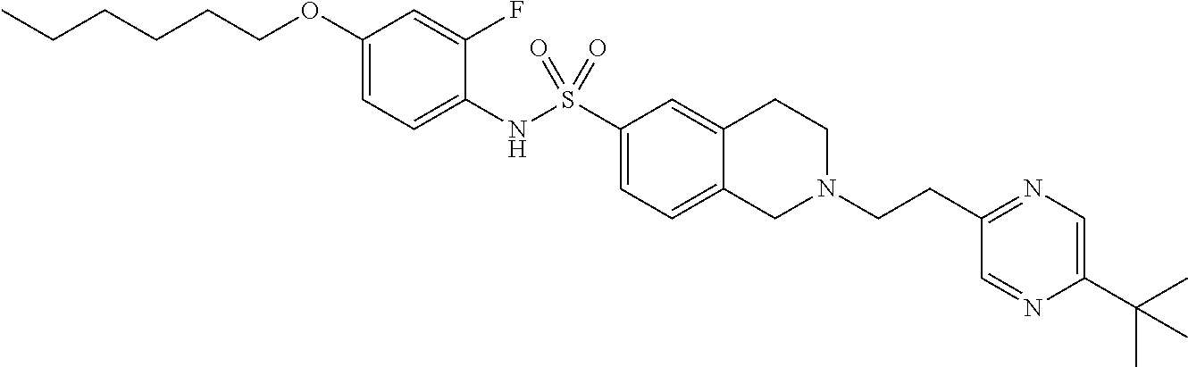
C1(OCCCCCC)=CC=C(NS(C2=CC=C3C(=C2)CCN(CCC2=NC=C(C(C)(C)C)N=C2)C3)(=O)=O)C(F)=C1
